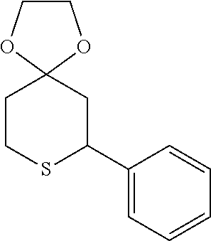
C1(C2CC3(CCS2)OCCO3)=CC=CC=C1
